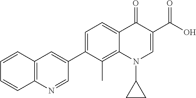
C12=C(N=CC(C3=CC=C4C(=C3C)N(C3CC3)C=C(C(O)=O)C4=O)=C1)C=CC=C2
